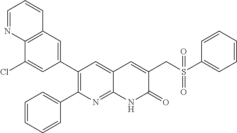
C12=C(C=C(C3=C(C4=CC=CC=C4)N=C4C(=C3)C=C(CS(C3=CC=CC=C3)(=O)=O)C(=O)N4)C=C1Cl)C=CC=N2
